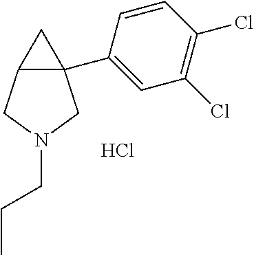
C12(C3=CC(Cl)=C(Cl)C=C3)C(CN(CCC)C1)C2.Cl
